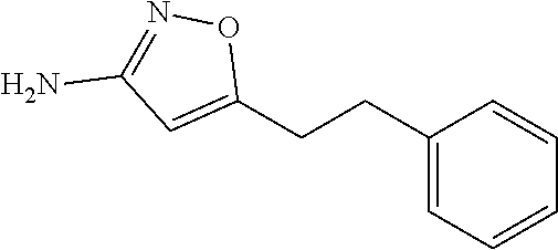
C1(CCC2=CC=CC=C2)=CC(N)=NO1
